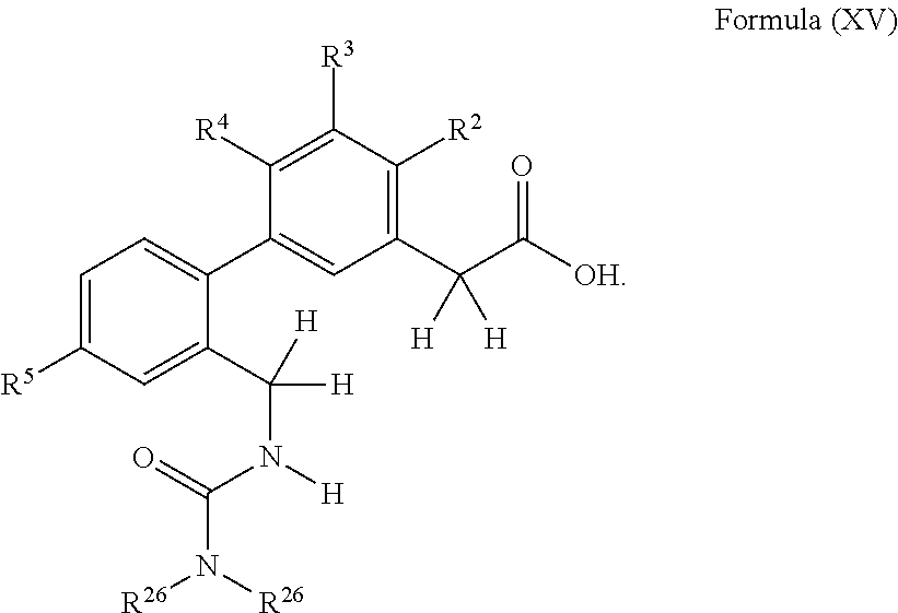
C1([R5])=CC=C(C2=CC(C(C([OH])=O)([H])[H])=C([R2])C([R3])=C2[R4])C(C(N([H])C(=O)N([R26])[R26])([H])[H])=C1
